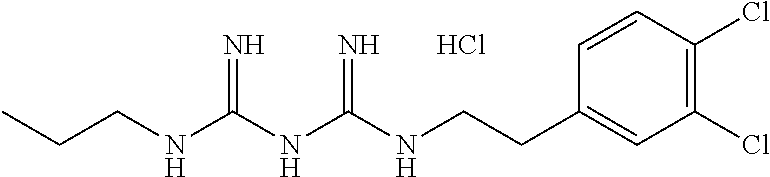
C(CC1=CC(Cl)=C(Cl)C=C1)NC(NC(NCCC)=N)=N.Cl
